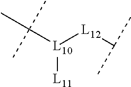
C([L10]([L12]C(C)C)[L11])(C)(C)C
